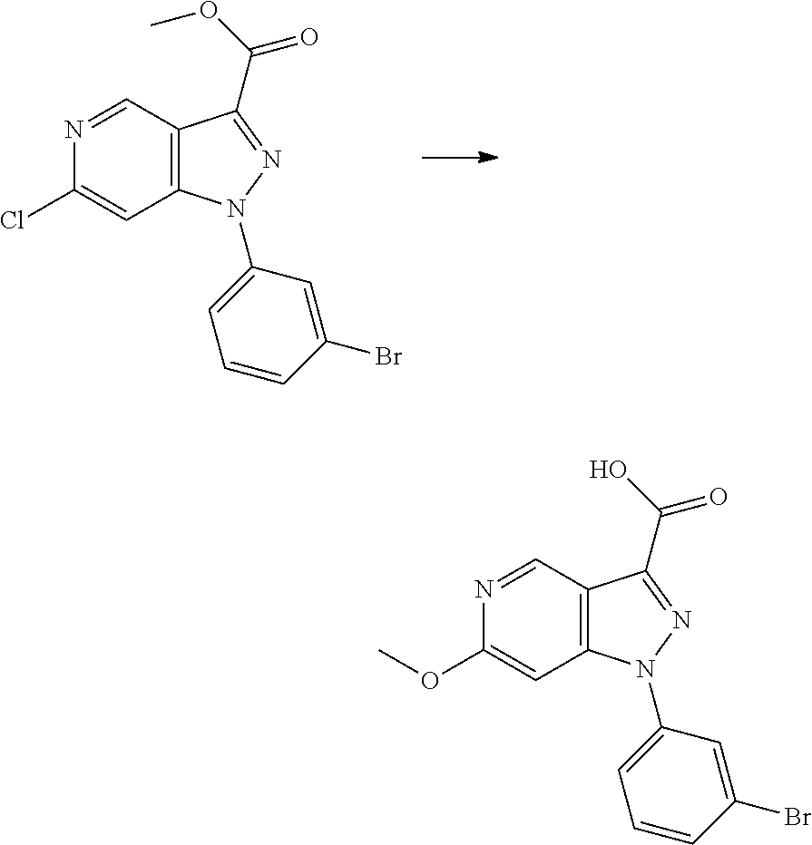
C12=C(C=NC(Cl)=C1)C(C(OC)=O)=NN2C1=CC=CC(Br)=C1.C12=C(C=NC(OC)=C1)C(C(=O)O)=NN2C1=CC=CC(Br)=C1
